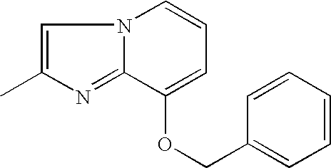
C1=CC=CC(COC2=CC=CN3C2=NC(C)=C3)=C1
